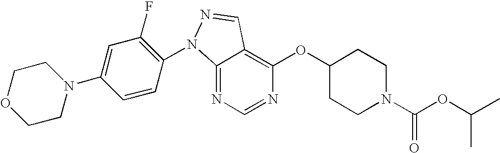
C12=NC=NC(OC3CCN(C(OC(C)C)=O)CC3)=C1C=NN2C1=C(F)C=C(N2CCOCC2)C=C1
